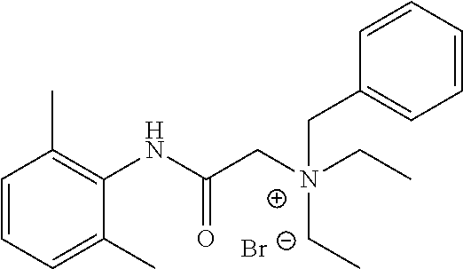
C1=CC=C(C)C(NC(C[N+](CC)(CC2=CC=CC=C2)CC)=O)=C1C.[Br-]
